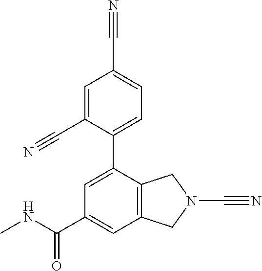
C1=C(C2=CC=C(C#N)C=C2C#N)C2=C(C=C1C(NC)=O)CN(C#N)C2
